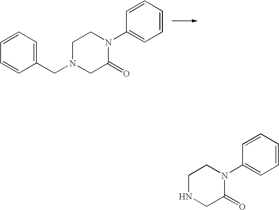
C1=CC=C(CN2CC(=O)N(C3=CC=CC=C3)CC2)C=C1.N1CC(=O)N(C2=CC=CC=C2)CC1
